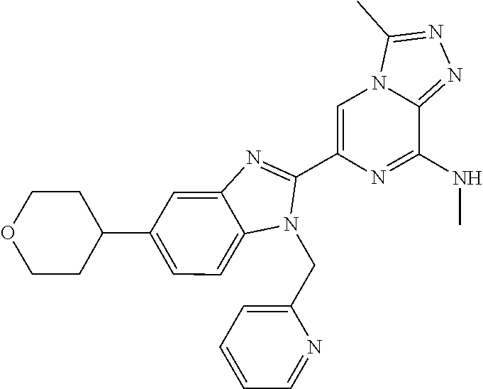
C1(C2CCOCC2)=CC=C2C(=C1)N=C(C1=CN3C(=NN=C3C)C(NC)=N1)N2CC1=CC=CC=N1
